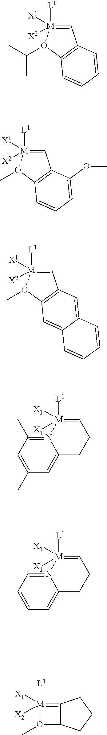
C1=[M]([L1])([X1])([X2])O(C(C)C)C2=C1C=CC=C2.C1=[M]([L1])([X1])([X2])O(C)C2=C1C(OC)=CC=C2.C1=[M]([L1])([X1])([X2])O(C)C2=C1C=C1C(=C2)C=CC=C1.C12=CC(C)=CC(C)=N1[M]([L1])([X1])([X1])=CCC2.C12=CC=CC=N1[M]([L1])([X1])([X1])=CCC2.[M]1([L1])([X1])([X2])=C2C(O1C)CCC2
